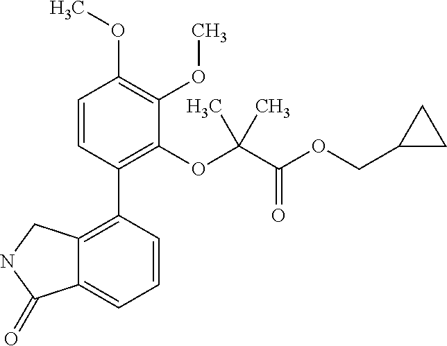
C12=C(C3=C(OC(C(OCC4CC4)=O)(C)C)C(OC)=C(OC)C=C3)C=CC=C1C(=O)NC2
